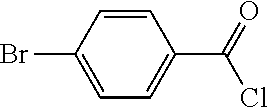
C1=CC(Br)=CC=C1C(=O)Cl
